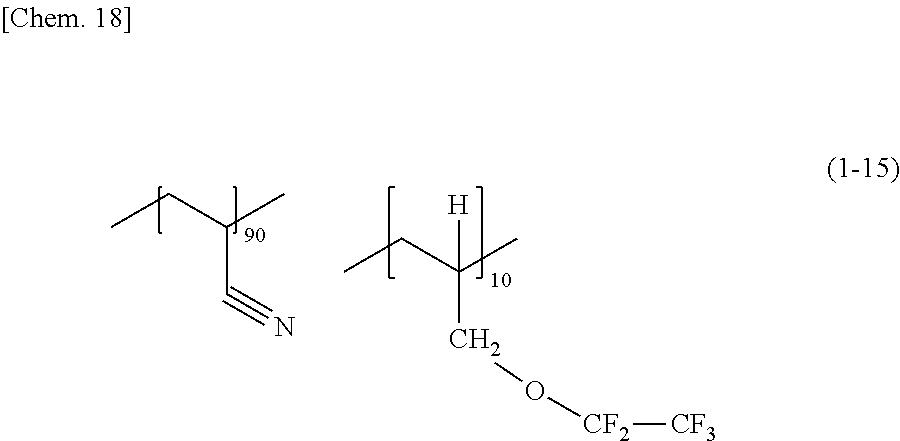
CCC(C)C#N.CCC(C)(CO[CF2][CF3])[H]
